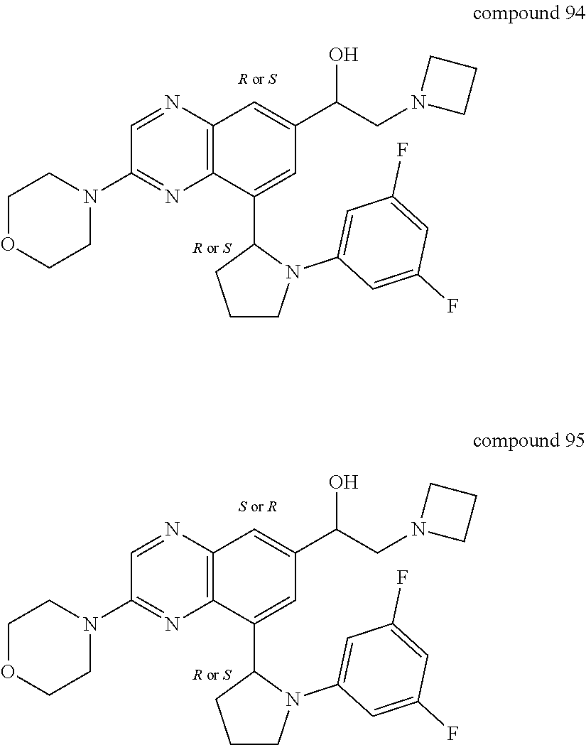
N1=CC(N2CCOCC2)=NC2=C1C=C(C(CN1CCC1)O)C=C2C1CCCN1C1=CC(F)=CC(F)=C1.N1=CC(N2CCOCC2)=NC2=C1C=C(C(CN1CCC1)O)C=C2C1CCCN1C1=CC(F)=CC(F)=C1
